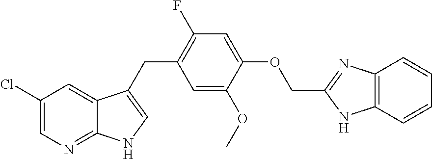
C1(Cl)=CN=C2C(=C1)C(CC1=C(F)C=C(OCC3=NC4=C(N3)C=CC=C4)C(OC)=C1)=CN2
